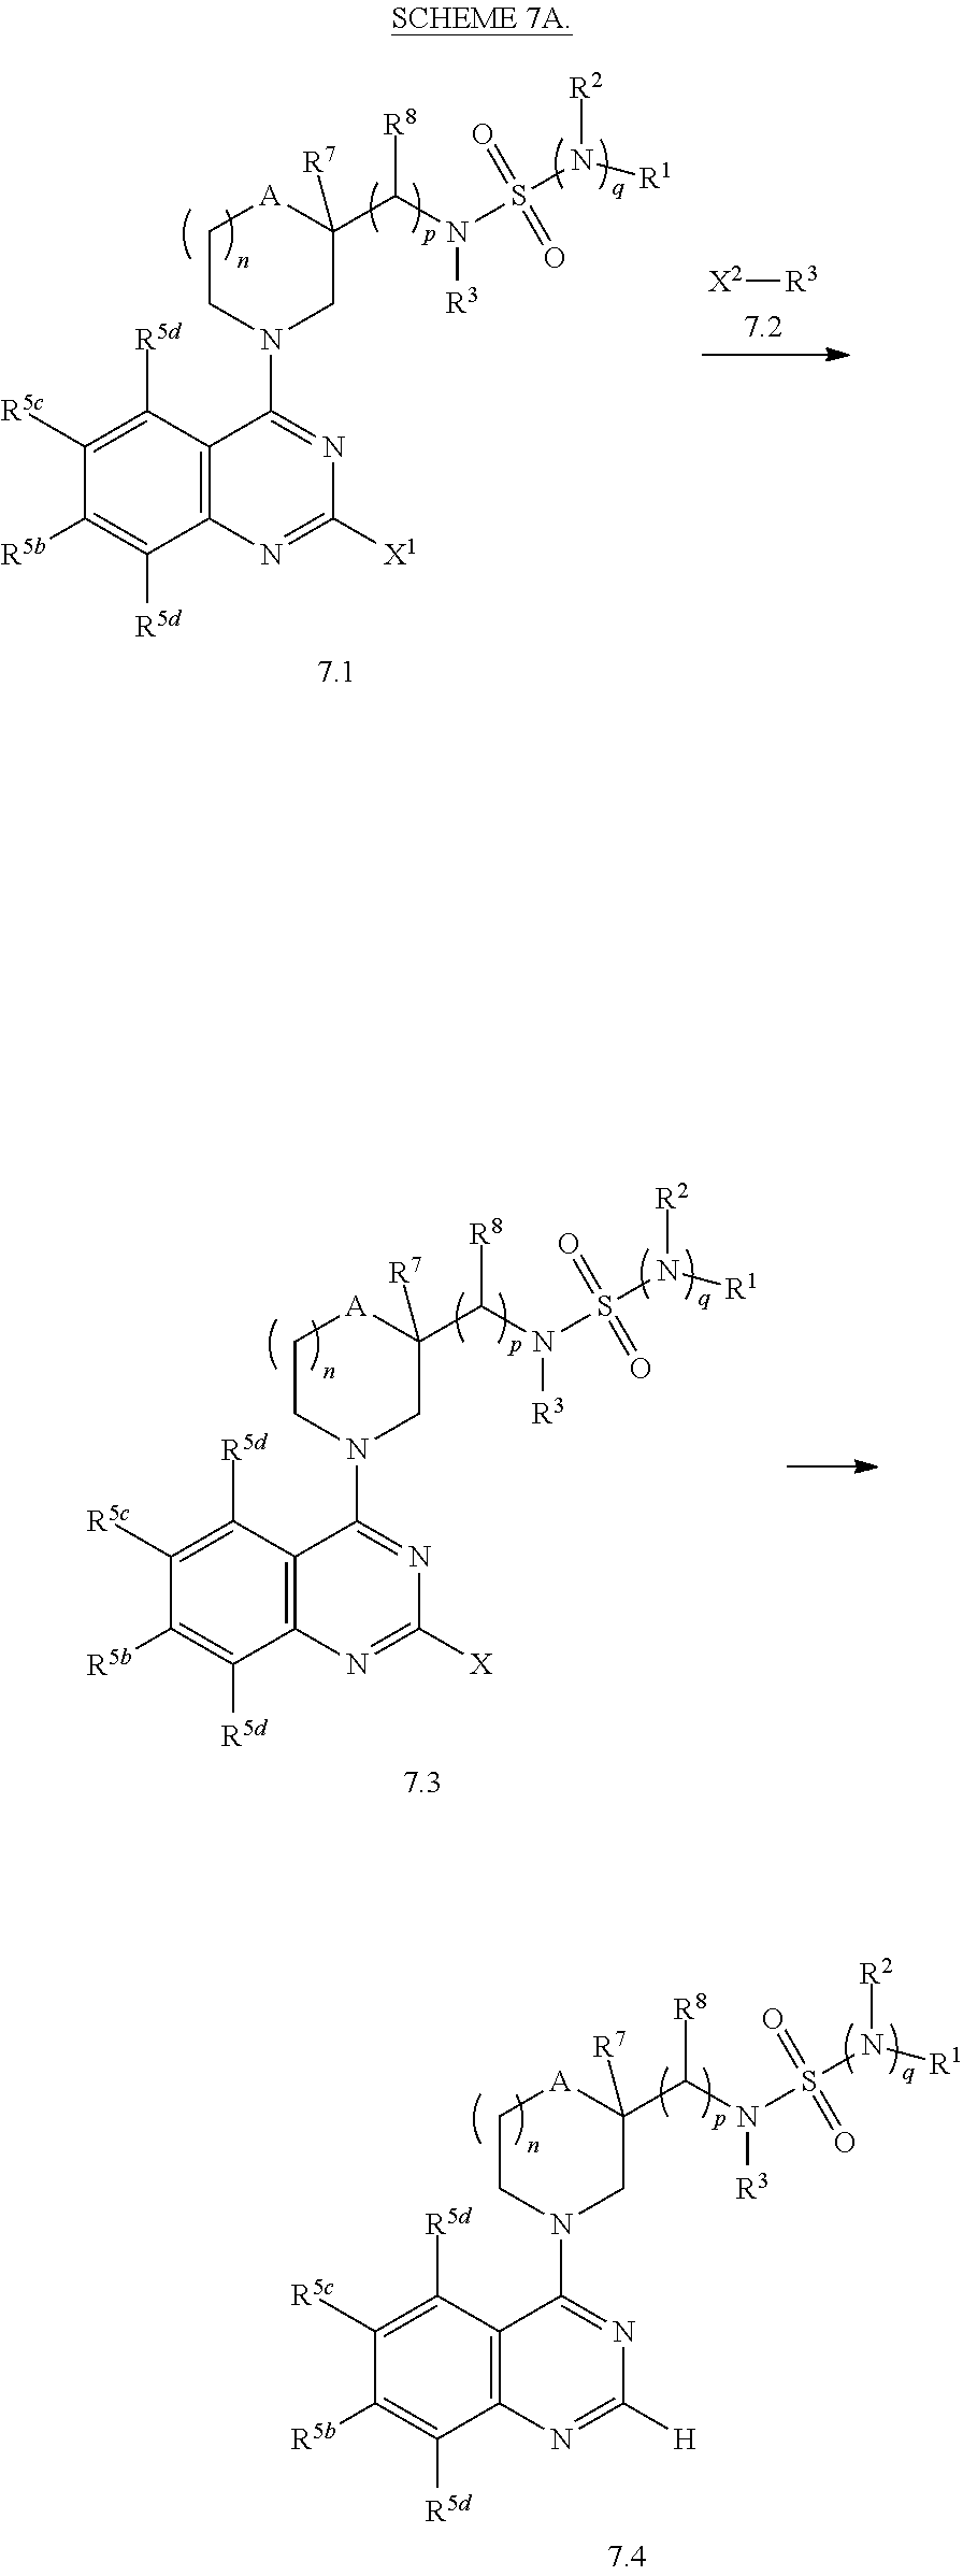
C1CN(C2=NC([H])=NC3=C2C([R5d])=C([R5c])C([R5b])=C3[R5d])CC(C(N(S(N([R2])[R1])(=O)=O)[R3])[R8])([R7])[A]1.C1CN(C2=NC([X1])=NC3=C2C([R5d])=C([R5c])C([R5b])=C3[R5d])CC(C(N(S(N([R2])[R1])(=O)=O)[R3])[R8])([R7])[A]1.[X2][R3].C1CN(C2=NC([X])=NC3=C2C([R5d])=C([R5c])C([R5b])=C3[R5d])CC(C(N(S(N([R2])[R1])(=O)=O)[R3])[R8])([R7])[A]1
